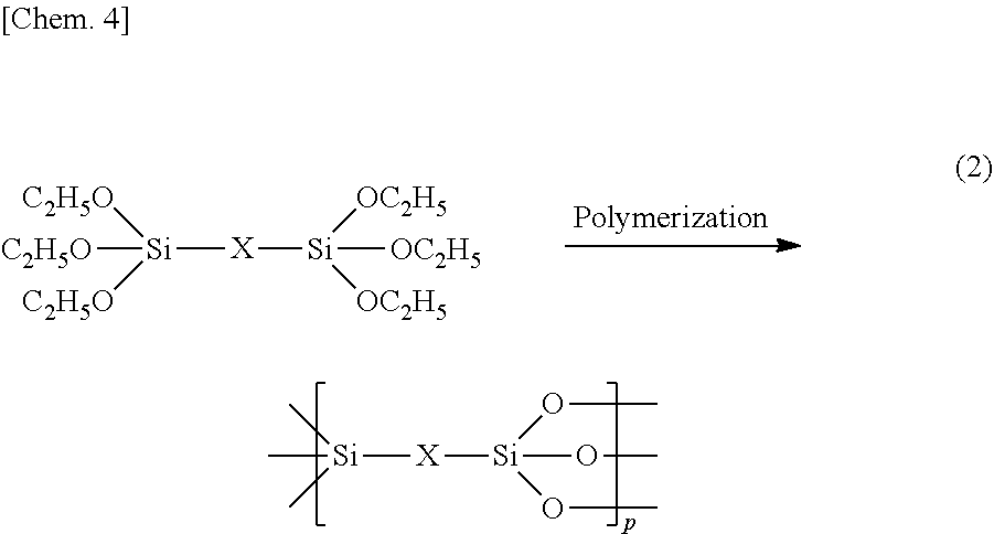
[Si]([C2H5O])([X][Si]([OC2H5])([OC2H5])[OC2H5])([C2H5O])[C2H5O].[Si](C)([X][Si](OC)(OC)OC)(C)C
